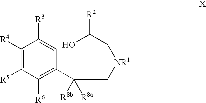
C1([R4])=C([R5])C([R6])=C(C(C[NR1]CC(O)[R2])([R8b])[R8a])C=C1[R3]
